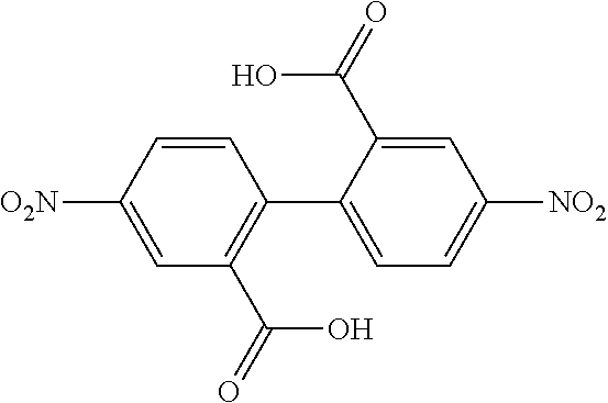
C1=CC([O2N])=CC(C(O)=O)=C1C1=CC=C([NO2])C=C1C(O)=O
